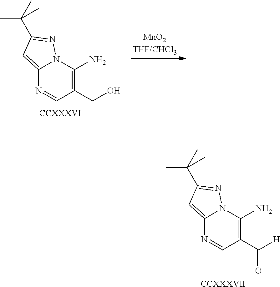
C12=CC(C(C)(C)C)=NN1C(N)=C(C([H])=O)C=N2.[CCXXXVII].C12=CC(C(C)(C)C)=NN1C(N)=C(CO)C=N2.[CCXXXVI]
